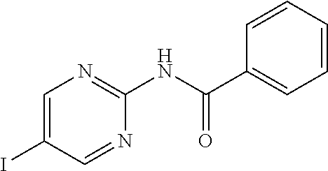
C1=C(I)C=NC(NC(C2=CC=CC=C2)=O)=N1
